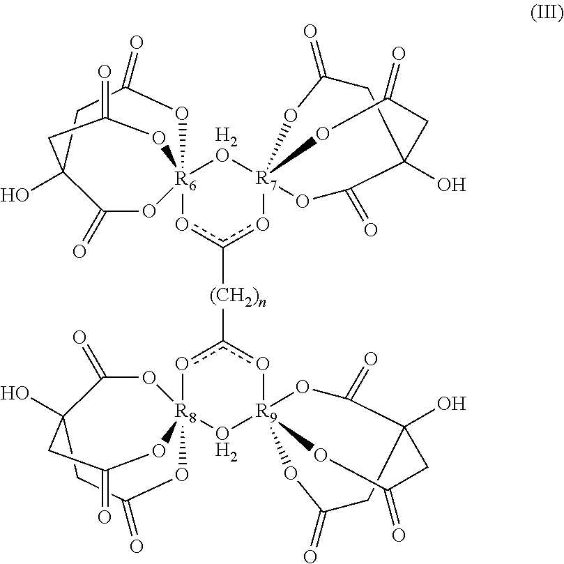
C1C2(O)CC(=O)O[R7]3(oc([(CH2)n]c4o[R8]56(O[R9]78(o4)OC(=O)CC(O)(CC(=O)O7)C(=O)O8)OC(=O)C(O)(CC(=O)O5)CC(=O)O6)o[R6]45([H2O]3)OC(=O)C(O)(CC(=O)O4)CC(=O)O5)(OC1=O)OC2=O
